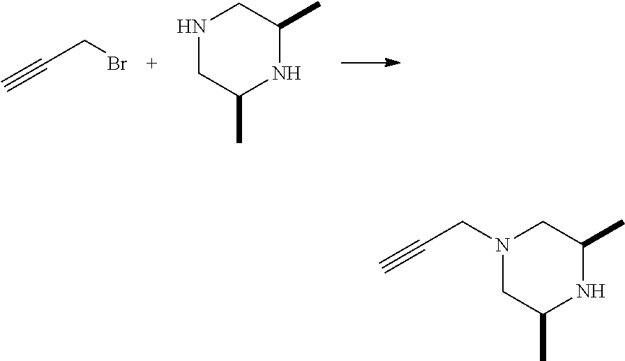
BrCC#C.N1CC(C)NC(C)C1.N1(CC#C)CC(C)NC(C)C1
